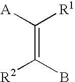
C(=C([A])[R1])(B)[R2]
